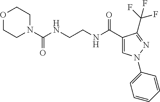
O1CCN(C(NCCNC(C2=CN(C3=CC=CC=C3)N=C2C(F)(F)F)=O)=O)CC1
